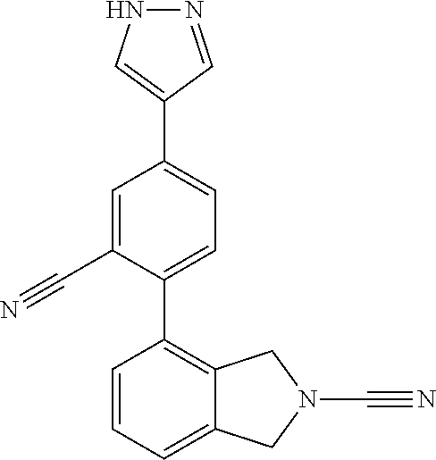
C1=C(C#N)C(C2=C3C(=CC=C2)CN(C#N)C3)=CC=C1C1=CNN=C1
